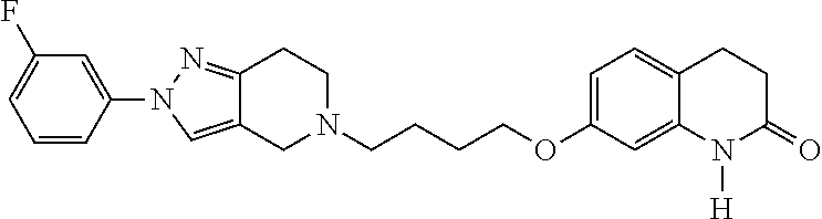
C1N(CCCCOC2=CC=C3C(=C2)N([H])C(=O)CC3)CCC2=NN(C3=CC(F)=CC=C3)C=C12
